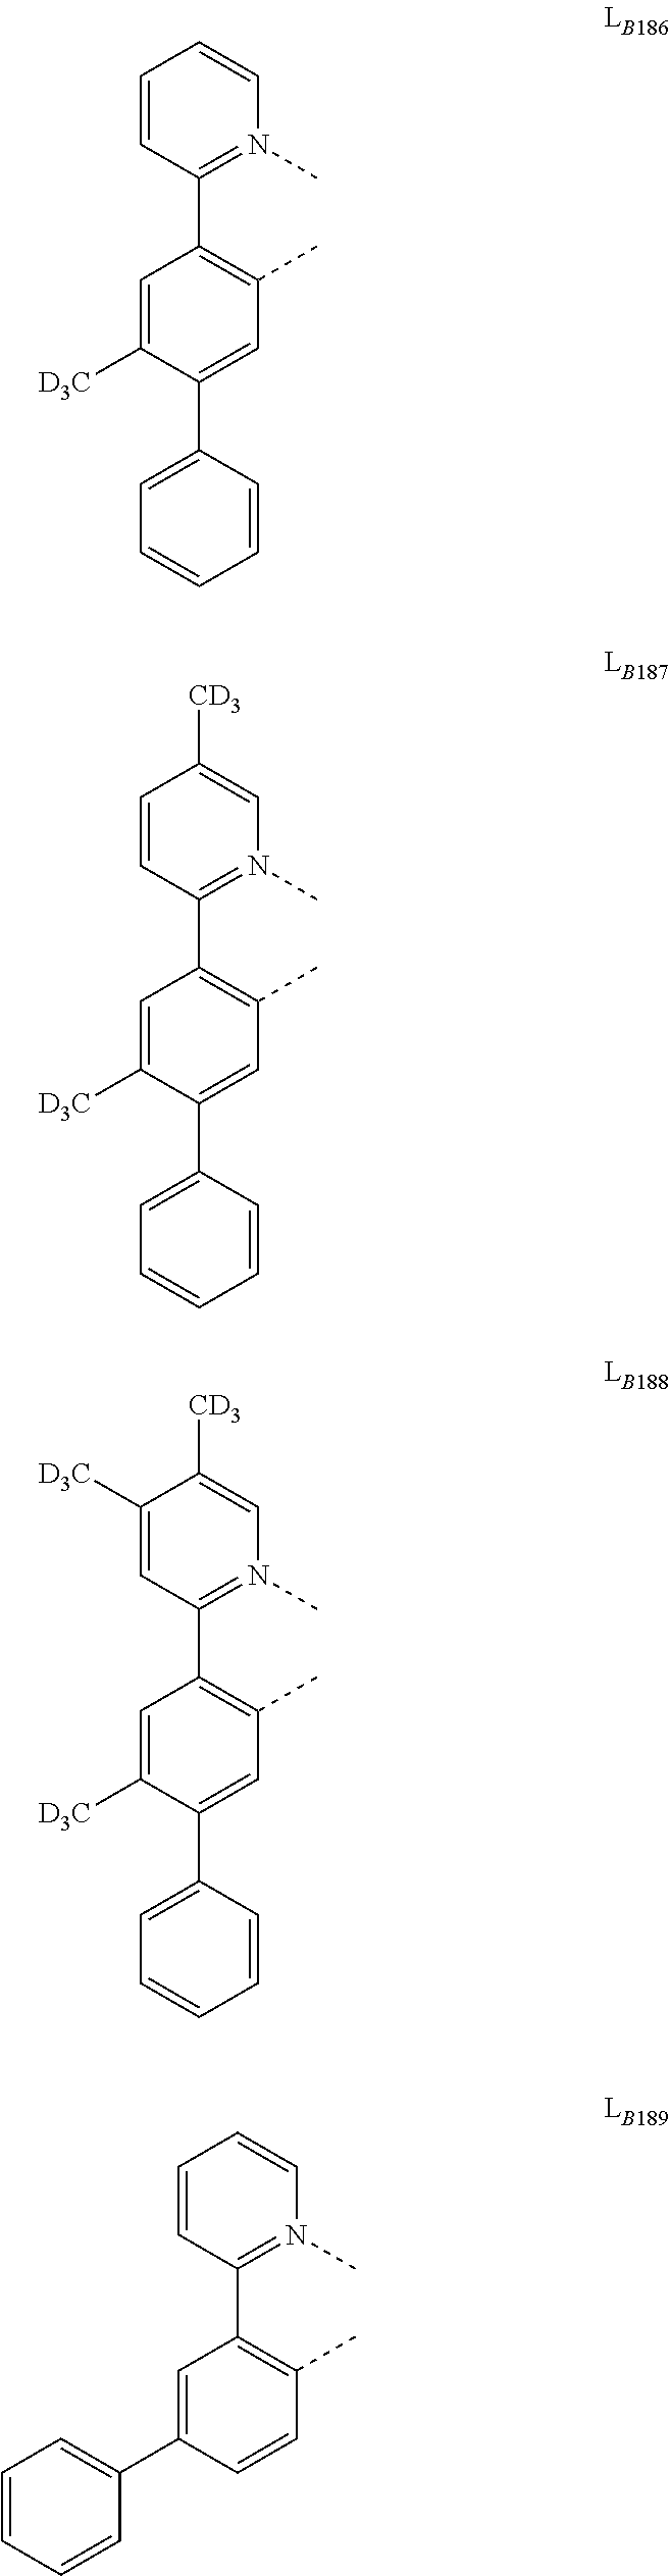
C1=CC(C2=C(C)C=C(C3=CC=CC=C3)C([D3C])=C2)=N(C)C=C1.C1=CC(C2=C(C)C=C(C3=CC=CC=C3)C([D3C])=C2)=N(C)C=C1[CD3].C1([D3C])=CC(C2=C(C)C=C(C3=CC=CC=C3)C([D3C])=C2)=N(C)C=C1[CD3].C1=CC(C2=C(C)C=CC(C3=CC=CC=C3)=C2)=N(C)C=C1
